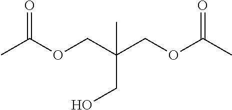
CC(OCC(COC(C)=O)(CO)C)=O
